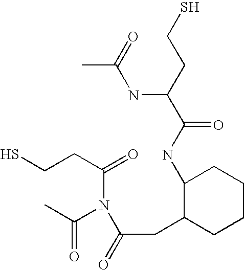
N(C(CCS)C(NC1C(CC(=O)N(C(CCS)=O)C(C)=O)CCCC1)=O)C(=O)C
